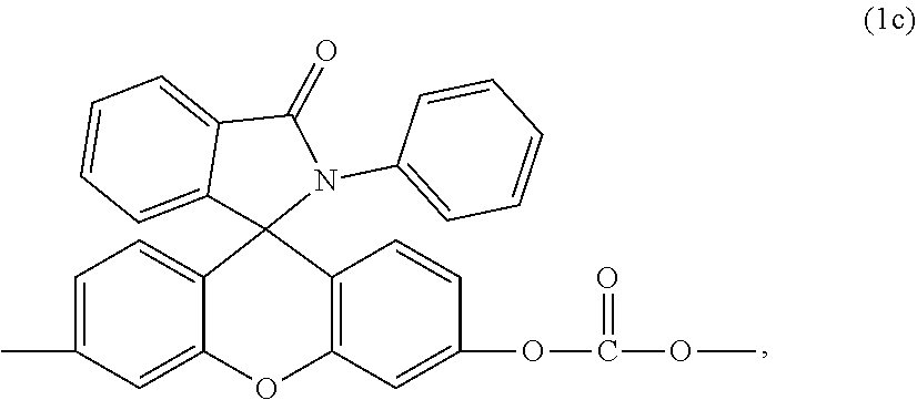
C1=C(C)C=C2C(=C1)C1(C3=C(O2)C=C(OC(OC)=O)C=C3)N(C2=CC=CC=C2)C(=O)C2=CC=CC=C12
